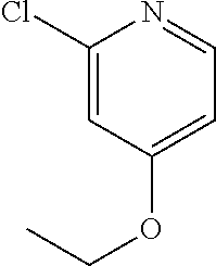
C1(Cl)=CC(OCC)=CC=N1
